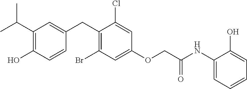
C1(CC2=CC(C(C)C)=C(O)C=C2)=C(Br)C=C(OCC(NC2=CC=CC=C2O)=O)C=C1Cl
